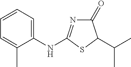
C1=CC=C(NC2=NC(=O)C(C(C)C)S2)C(C)=C1
